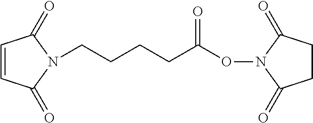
C1=CC(=O)N(CCCCC(ON2C(=O)CCC2=O)=O)C1=O
